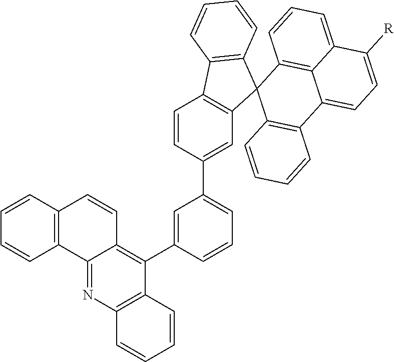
C1=CC2=C(C=C1)C1=NC3=C(C(C4=CC(C5=CC6=C(C=C5)C5=C(C67C6=C(C8=CC=C([R])C9=CC=CC7=C89)C=CC=C6)C=CC=C5)=CC=C4)=C1C=C2)C=CC=C3
